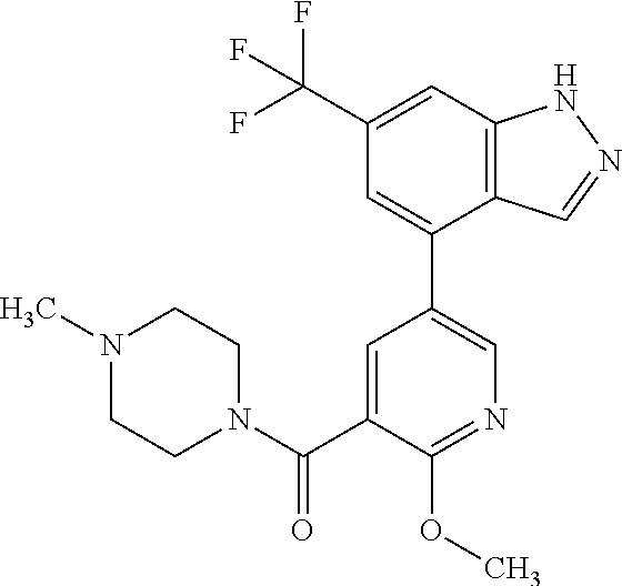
C12=C(C=C(C(F)(F)F)C=C1C1=CN=C(OC)C(C(N3CCN(C)CC3)=O)=C1)NN=C2
